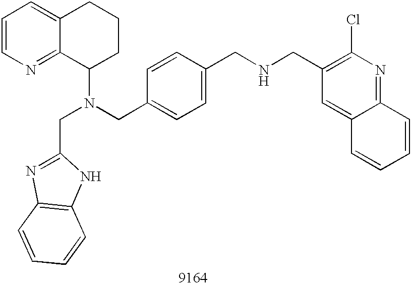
C1=CN=C2C(=C1)CCCC2N(CC1=CC=C(CNCC2=C(Cl)N=C3C(=C2)C=CC=C3)C=C1)CC1=NC2=C(N1)C=CC=C2
